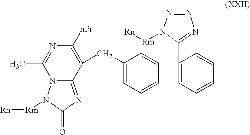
C(C1=CC=C(C2=C(C3=NN=NN3[Rm][Rn])C=CC=C2)C=C1)C1=C([nPr])N=C(C)N2C1=NC(=O)N2[Rm][Rn]
